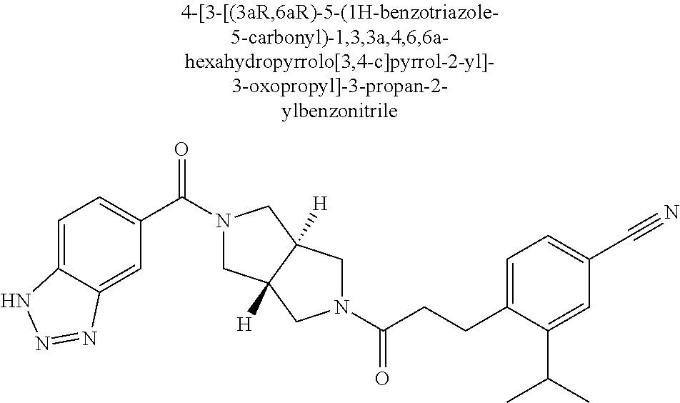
C(CCC1=CC=C(C#N)C=C1C(C)C)(=O)N1CC2([H])CN(C(=O)C3=CC=C4C(=C3)N=NN4)CC2([H])C1
